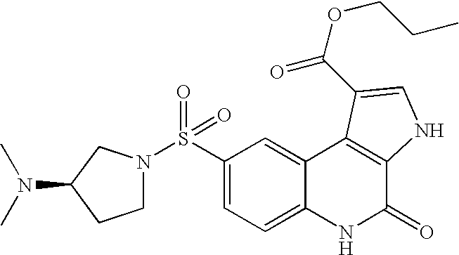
C1(S(=O)(=O)N2CCC(N(C)C)C2)=CC=C2C(=C1)C1=C(C(=O)N2)NC=C1C(=O)OCCC
